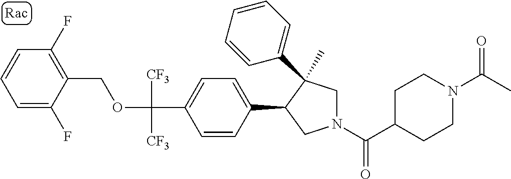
C(C1=CC=C(C2CN(C(C3CCN(C(=O)C)CC3)=O)CC2(C)C2=CC=CC=C2)C=C1)(OCC1=C(F)C=CC=C1F)([CF3])[CF3]
